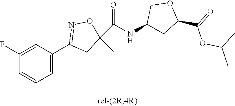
C1(F)=CC(C2=NOC(C)(C(=O)NC3CC(C(=O)OC(C)C)OC3)C2)=CC=C1
